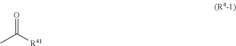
CC([R41])=O
